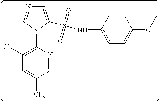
C1(Cl)=C(N2C(S(NC3=CC=C(OC)C=C3)(=O)=O)=CN=C2)N=CC([CF3])=C1
